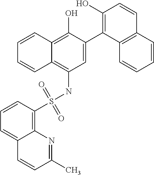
C1=C(C2=C(O)C=CC3=C2C=CC=C3)C(O)=C2C(=C1NS(C1=C3C(=CC=C1)C=CC(C)=N3)(=O)=O)C=CC=C2
